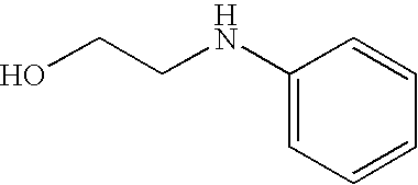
C(NC1=CC=CC=C1)CO
